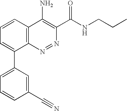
C1=CC(C#N)=CC(C2=CC=CC3=C2N=NC(C(NCCC)=O)=C3N)=C1
